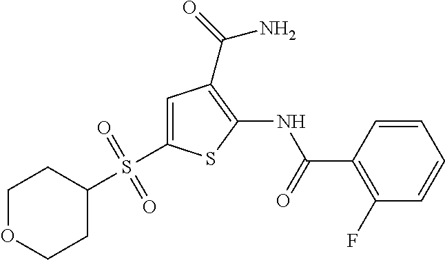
C1=CC(C(=O)NC2=C(C(=O)N)C=C(S(C3CCOCC3)(=O)=O)S2)=C(F)C=C1
